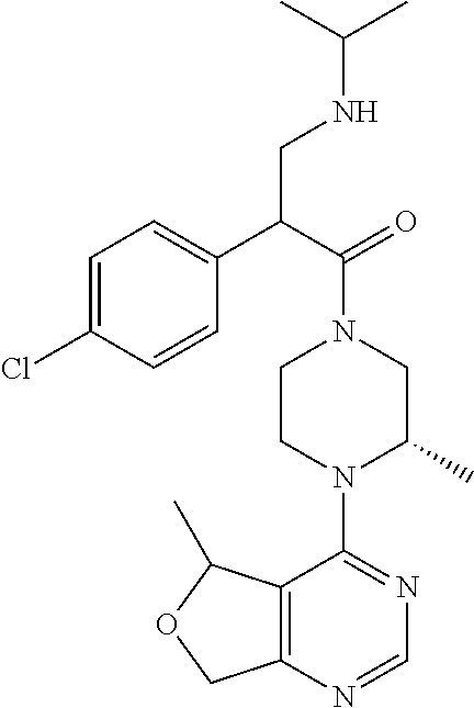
C12=C(N=CN=C1N1C(C)CN(C(C(C3=CC=C(Cl)C=C3)CNC(C)C)=O)CC1)COC2C
